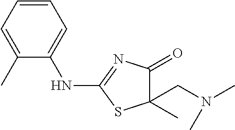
C1(CN(C)C)(C)C(=O)N=C(NC2=CC=CC=C2C)S1
